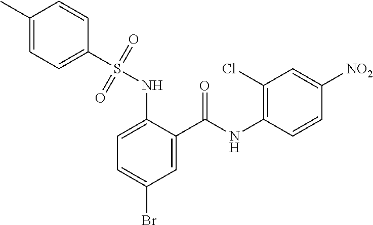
C1=C(NS(C2=CC=C(C)C=C2)(=O)=O)C(C(NC2=C(Cl)C=C([NO2])C=C2)=O)=CC(Br)=C1
